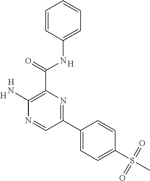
[H].C1(N)=C(C(NC2=CC=CC=C2)=O)N=C(C2=CC=C(S(=O)(=O)C)C=C2)C=N1.[H].[H]
